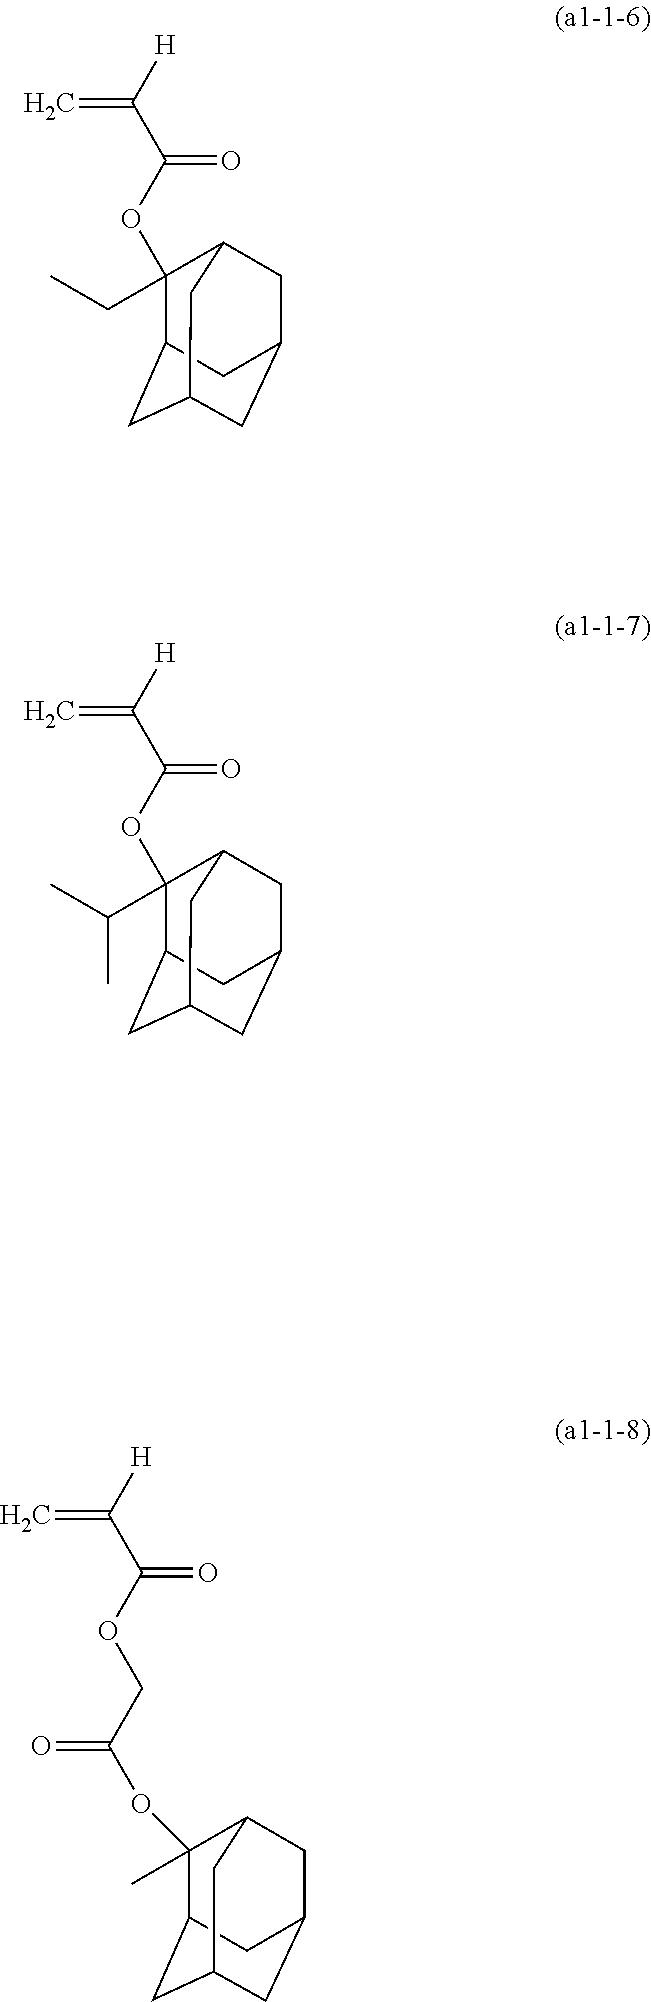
[H]C(=C)C(=O)OC1(CC)C2CC3CC(CC1C3)C2.[H]C(=C)C(=O)OC1(C(C)C)C2CC3CC(CC1C3)C2.[H]C(=C)C(=O)OCC(=O)OC1(C)C2CC3CC(CC1C3)C2
